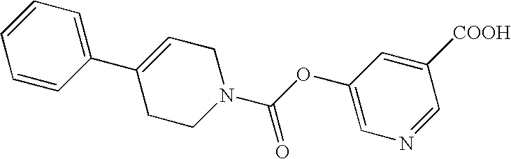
C1(C2=CCN(C(OC3=CN=CC([COOH])=C3)=O)CC2)=CC=CC=C1
